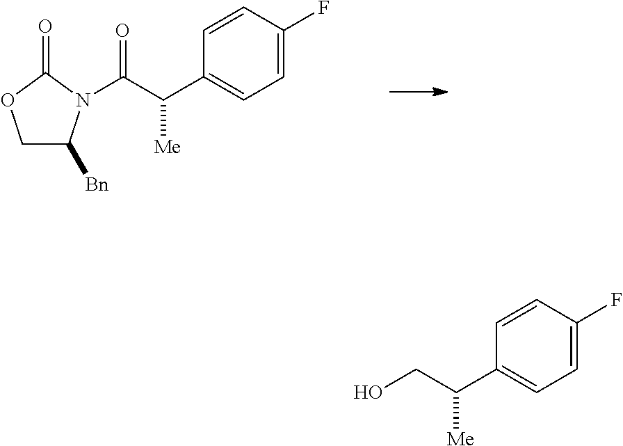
C1=C(C(C(=O)N2C([Bn])COC2=O)[Me])C=CC(F)=C1.C1=C(C(CO)[Me])C=CC(F)=C1
